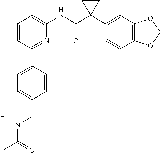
C1=CC(C2=CC=C(CNC(C)=O)C=C2)=NC(NC(C2(C3=CC4=C(C=C3)OCO4)CC2)=O)=C1.[H]
